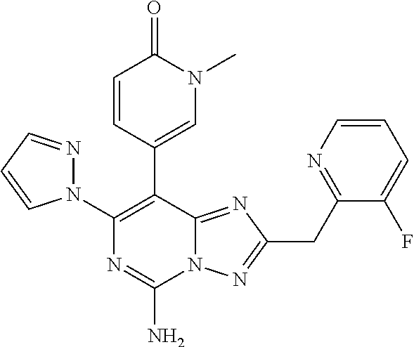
N12C(=NC(CC3=NC=CC=C3F)=N1)C(C1=CN(C)C(=O)C=C1)=C(N1N=CC=C1)N=C2N
